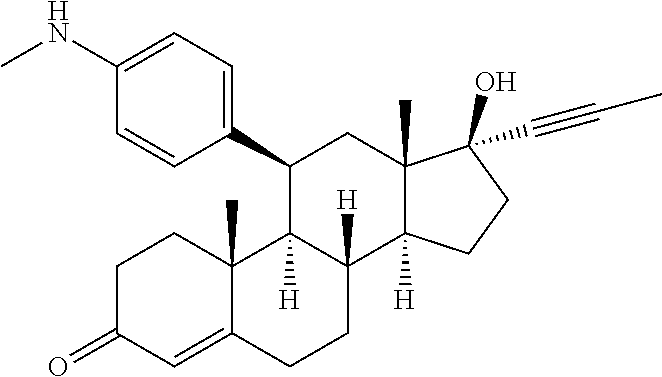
C1C(=O)C=C2C(C)(C1)C1([H])C([H])(CC2)C2([H])C(C)(CC1C1=CC=C(NC)C=C1)C(O)(C#CC)CC2
